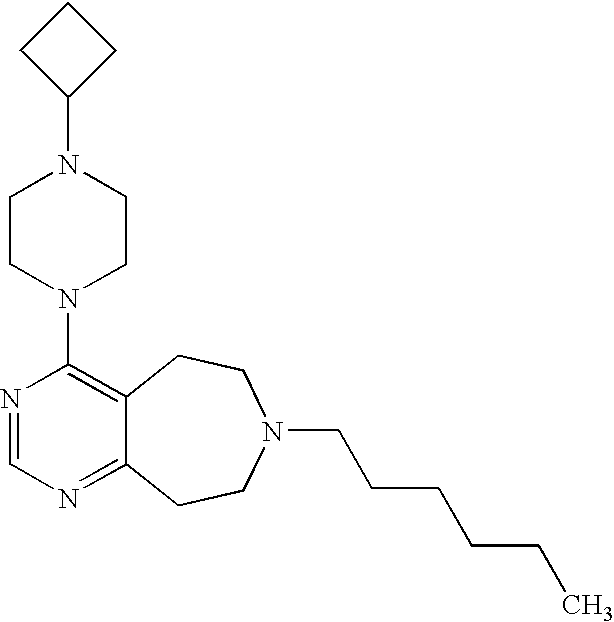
C1CC(N2CCN(C3=C4C(=NC=N3)CCN(CCCCCC)CC4)CC2)C1
